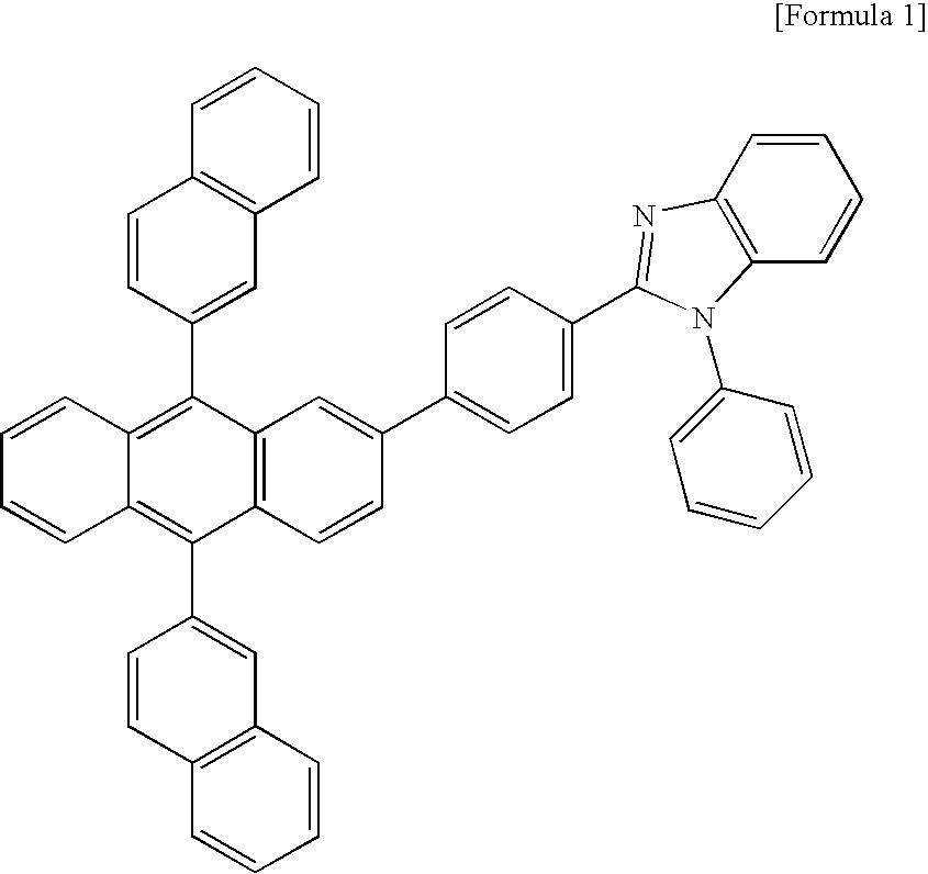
C12=C(C=CC(C3=CC=C(C4=NC5=C(C=CC=C5)N4C4=CC=CC=C4)C=C3)=C1)C(C1=CC3=C(C=C1)C=CC=C3)=C1C(=C2C2=CC3=C(C=C2)C=CC=C3)C=CC=C1
